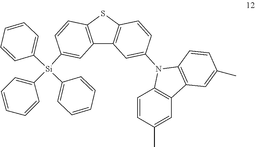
S1C2=C(C3=C1C=CC(N1C4=C(C5=C1C=CC(C)=C5)C=C(C)C=C4)=C3)C=C([Si](C1=CC=CC=C1)(C1=CC=CC=C1)C1=CC=CC=C1)C=C2
